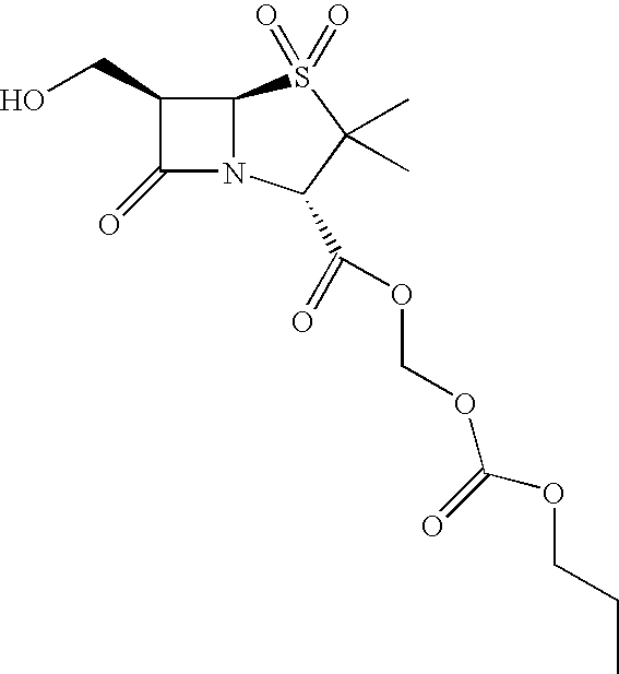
C1(CO)C(=O)N2C1S(=O)(=O)C(C)(C)C2C(=O)OCOC(OCCC)=O
